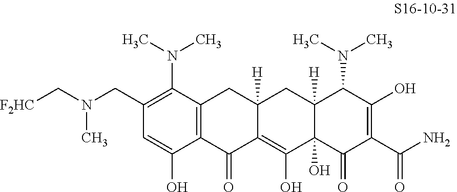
C1(CN(C[F2HC])C)=C(N(C)C)C2=C(C(O)=C1)C(=O)C1=C(O)C3(O)C([H])(CC1([H])C2)C(N(C)C)C(O)=C(C(N)=O)C3=O
